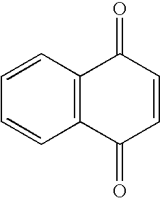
C1=CC2=C(C=C1)C(=O)C=CC2=O
